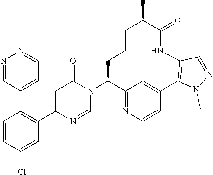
C1=NC(C2=C(C3=CC=NN=C3)C=CC(Cl)=C2)=CC(=O)N1C1C2=NC=CC(=C2)C2=C(NC(=O)C(C)CCC1)C=NN2C
